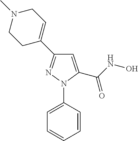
C1=C(C(NO)=O)N(C2=CC=CC=C2)N=C1C1=CCN(C)CC1
